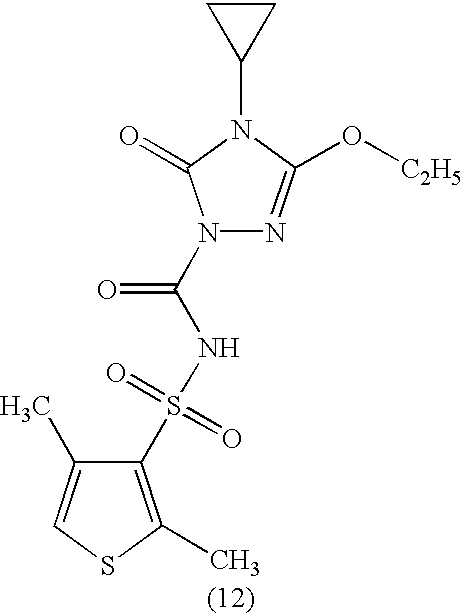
C1(S(NC(N2N=C(O[C2H5])N(C3CC3)C2=O)=O)(=O)=O)=C(C)SC=C1C
